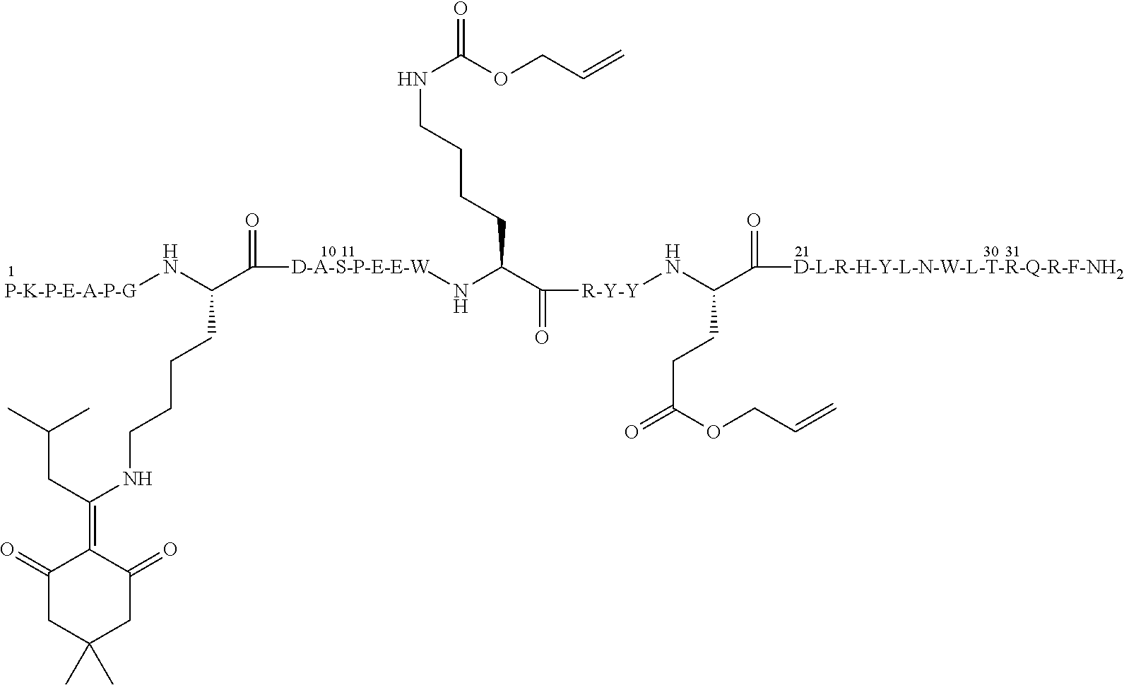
N([P-K-P-E-A-P-G])C(C([D-A-S-P-E-E-W]NC(C([R-Y-Y]NC(C([D-L-R-H-Y-L-N-W-L-T-R-Q-R-F-NH2])=O)CCC(=O)OCC=C)=O)CCCCNC(=O)OCC=C)=O)CCCCNC(CC(C)C)=C1C(=O)CC(C)(C)CC1=O
